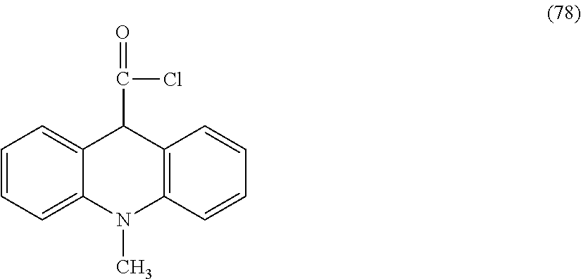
C1=CC=C2C(=C1)C(C(Cl)=O)C1=C(N2C)C=CC=C1
